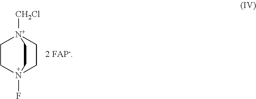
C1CN2(F)CC[N+]1([CH2Cl])CC2
